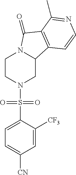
C1CN(S(C2=CC=C([CN])C=C2[CF3])(=O)=O)CC2N1C(=O)C1=C2C=CN=C1C
